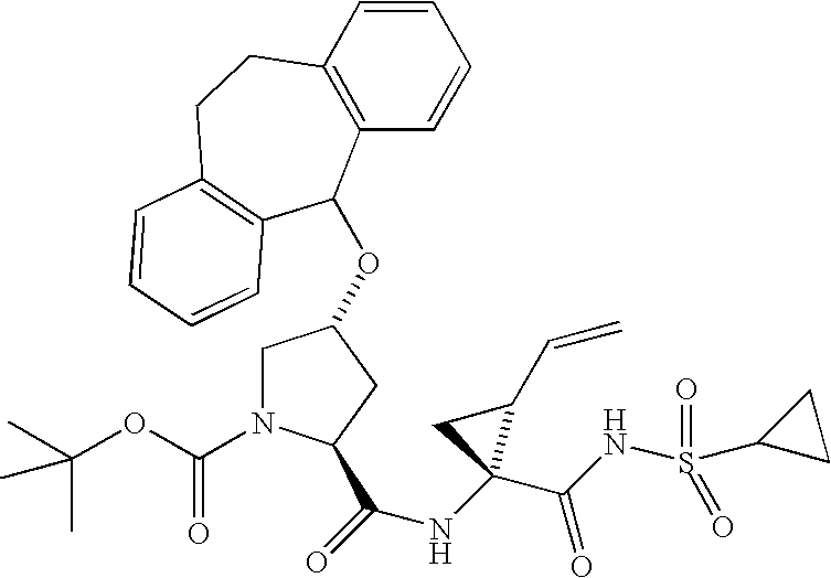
N(C1(C(NS(=O)(=O)C2CC2)=O)C(C=C)C1)C(=O)C1N(C(OC(C)(C)C)=O)CC(OC2C3=C(C=CC=C3)CCC3=C2C=CC=C3)C1
